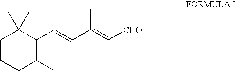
C1C(C)=C(C=CC(=C[CHO])C)C(C)(C)CC1
